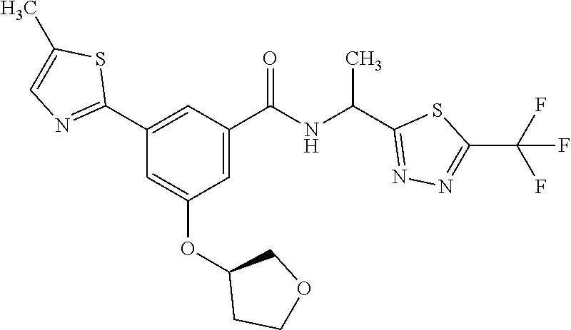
C1(C2=NC=C(C)S2)=CC(C(NC(C2=NN=C(C(F)(F)F)S2)C)=O)=CC(OC2CCOC2)=C1
